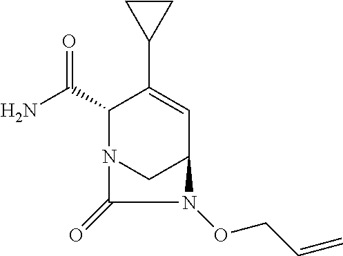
NC(C1N2CC(C=C1C1CC1)N(OCC=C)C2=O)=O
